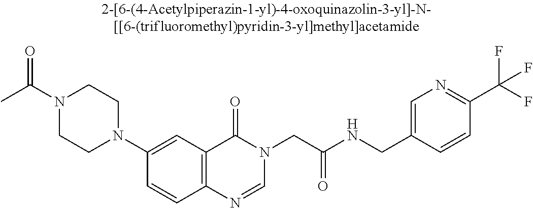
N1(C(C)=O)CCN(C2=CC3=C(C=C2)N=CN(CC(NCC2=CN=C(C(F)(F)F)C=C2)=O)C3=O)CC1
